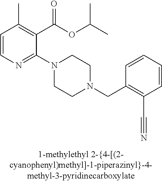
C1=CN=C(N2CCN(CC3=C(C#N)C=CC=C3)CC2)C(C(OC(C)C)=O)=C1C
